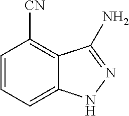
C1=CC=C2C(=C1[CN])C(N)=NN2
